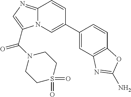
C12=NC=C(C(=O)N3CCS(=O)(=O)CC3)N1C=C(C1=CC3=C(C=C1)OC(N)=N3)C=C2
